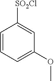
C1=CC=C(OC)C=C1[SO2Cl]
